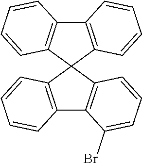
C12=C(C=CC=C1)C1(C3=C2C(Br)=CC=C3)C2=C(C3=C1C=CC=C3)C=CC=C2
